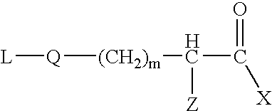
[L][Q][(CH2)m]C([Z])C(=O)[X]
